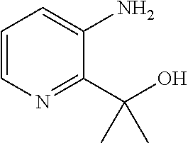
C1=CN=C(C(O)(C)C)C(N)=C1
